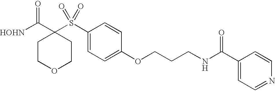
[HOHN]C(C1(S(C2=CC=C(OCCCNC(C3=CC=NC=C3)=O)C=C2)(=O)=O)CCOCC1)=O
